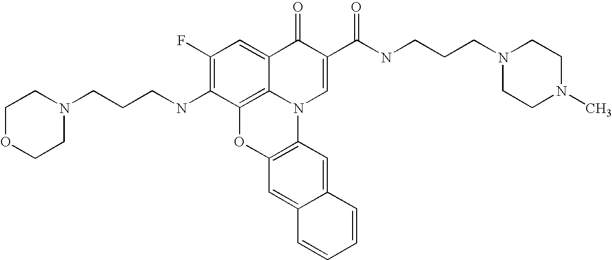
C1(F)=C(NCCCN2CCOCC2)C2=C3C(=C1)C(=O)C(C(NCCCN1CCN(C)CC1)=O)=CN3C1=C(O2)C=C2C(=C1)C=CC=C2
